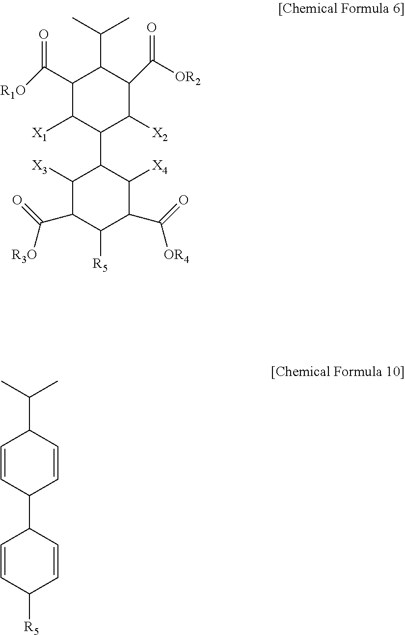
[R1O]C(C1C(C(C)C)C(C([OR2])=O)C([X2])C(C2C([X3])C(C([R3O])=O)C([R5])C(C(=O)[OR4])C2[X4])C1[X1])=O.C1=CC(C2C=CC([R5])C=C2)C=CC1C(C)C
